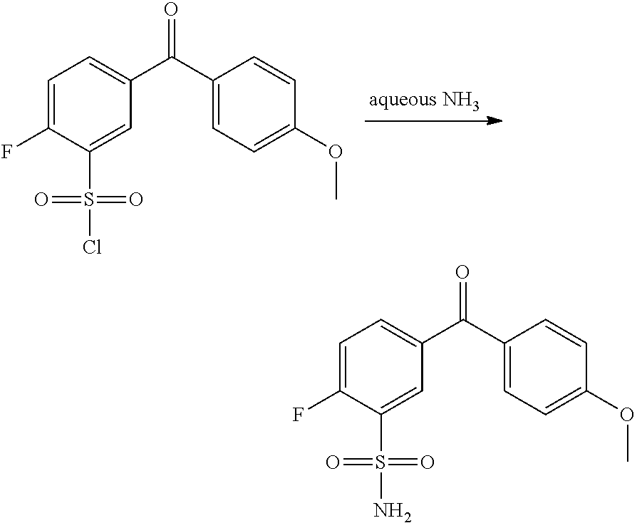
C1=C(F)C(S(Cl)(=O)=O)=CC(C(=O)C2=CC=C(OC)C=C2)=C1.C1=C(F)C(S(N)(=O)=O)=CC(C(=O)C2=CC=C(OC)C=C2)=C1
